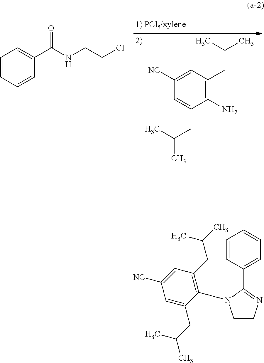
C1([NC])=CC(CC(C)C)=C(N)C(CC(C)C)=C1.C1=CC=CC(C(NCCCl)=O)=C1.C1=CC(C2=NCCN2C2=C(CC(C)C)C=C([NC])C=C2CC(C)C)=CC=C1
